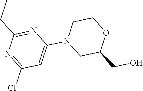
ClC1=NC(CC)=NC(N2CCOC(CO)C2)=C1
